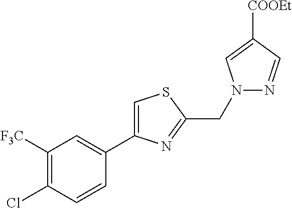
C1(Cl)=C([F3C])C=C(C2=CSC(CN3N=CC([COOEt])=C3)=N2)C=C1
